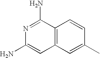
C12=C(C=C(C)C=C1)C=C(N)N=C2N
